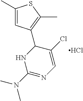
C1(C)=CC(C2NC(N(C)C)=NC=C2Cl)=C(C)S1.Cl
